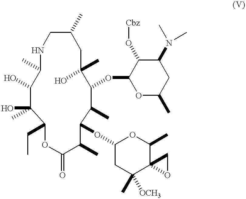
C1C(C)CC(C)(O)C(OC2OC(C)CC(N(C)C)C2O[Cbz])C(C)C(OC2CC([OCH3])(C)C3(C(C)O2)OC3)C(C)C(=O)OC(CC)C(O)(C)C(O)C(C)N1
